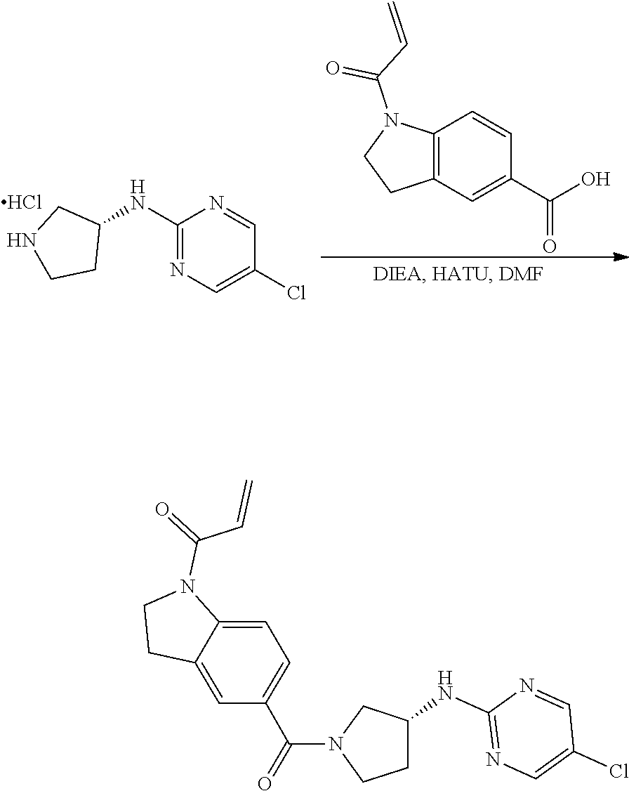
C1(NC2CNCC2)=NC=C(Cl)C=N1.Cl.C12=C(C=C(C(O)=O)C=C1)CCN2C(C=C)=O.C1(NC2CN(C(=O)C3=CC=C4C(=C3)CCN4C(=O)C=C)CC2)=NC=C(Cl)C=N1
